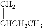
[CHCH2CH3]C
